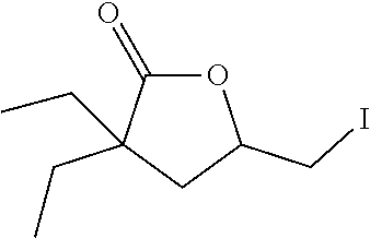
O1C(=O)C(CC)(CC)CC1CI
